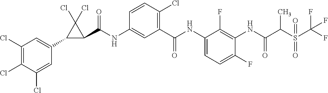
C1(C2=CC(Cl)=C(Cl)C(Cl)=C2)C(C(NC2=CC(C(NC3=CC=C(F)C(NC(C(S(C(F)(F)F)(=O)=O)C)=O)=C3F)=O)=C(Cl)C=C2)=O)C1(Cl)Cl
